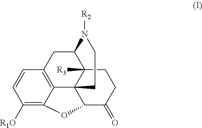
C1=CC([R1O])=C2C3=C1CC1C4([R3])C3(C(C(=O)CC4)O2)CCN1[R2]
